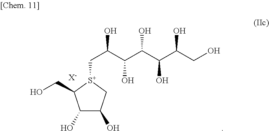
C1(O)C(O)C[S+](CC(C(C(C(C(CO)O)O)O)O)O)C1CO.[X-]
